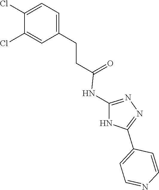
N1=C(NC(CCC2=CC=C(Cl)C(Cl)=C2)=O)NC(C2=CC=NC=C2)=N1
